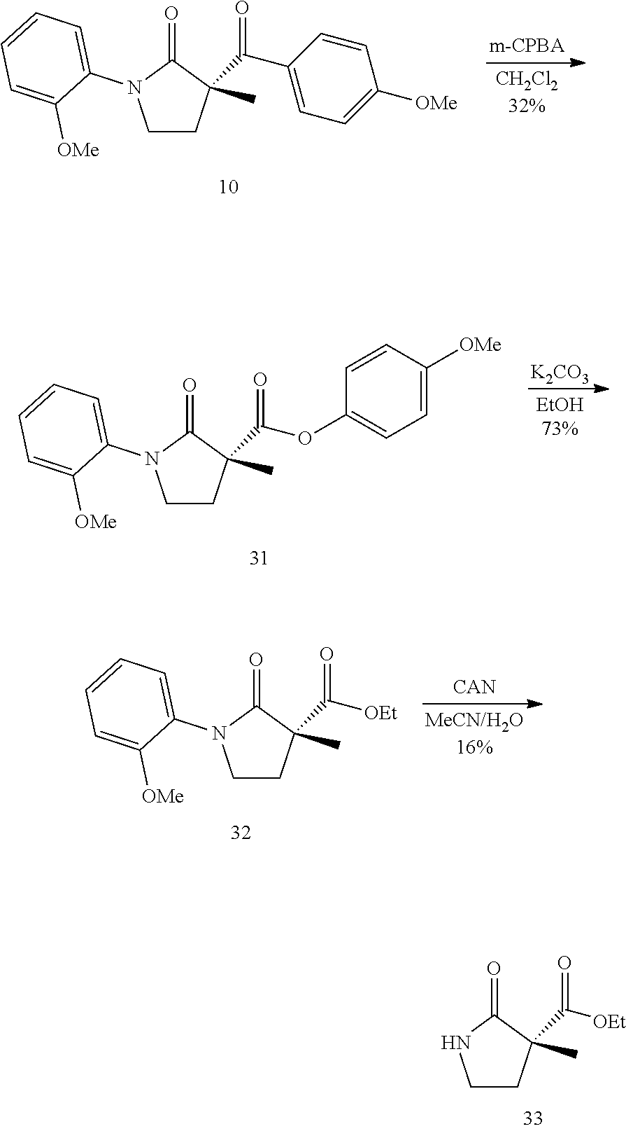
C1CC(C(C2=CC=C([OMe])C=C2)=O)(C)C(=O)N1C1=CC=CC=C1[OMe].C1CC(C(OC2=CC=C([OMe])C=C2)=O)(C)C(=O)N1C1=CC=CC=C1[OMe].[K2CO3].C1CC(C([OEt])=O)(C)C(=O)N1.C1CC(C([OEt])=O)(C)C(=O)N1C1=CC=CC=C1[OMe].[CAN]
